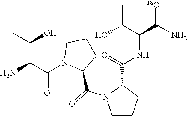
C1CCC(C(=O)NC(C(N)=[18O])C(O)C)N1C(=O)C1CCCN1C(C(N)C(O)C)=O
